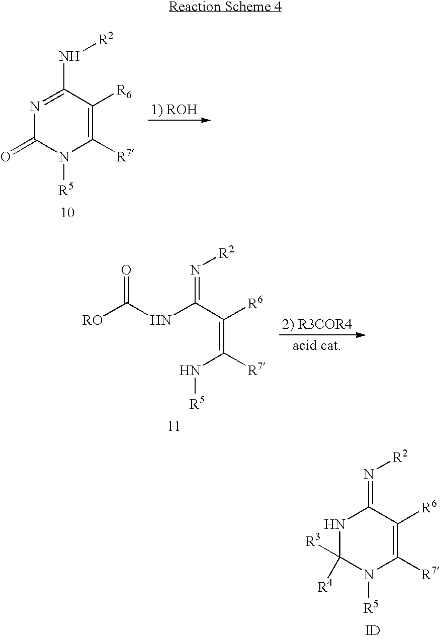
C1(=N[R2])NC([R4])([R3])N([R5])C([R7])=C1[R6].[ID].C1(N[R2])=NC(=O)N([R5])C([R7])=C1[R6].C(NC([RO])=O)(C(=C(N[R5])[R7])[R6])=N[R2]
